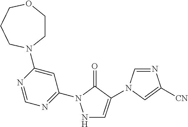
N1=C(N2NC=C(N3C=NC([CN])=C3)C2=O)C=C(N2CCOCCC2)N=C1
